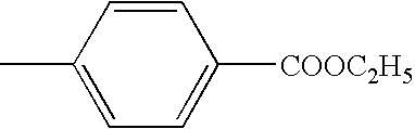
C1=C(C)C=CC([COOC2H5])=C1
